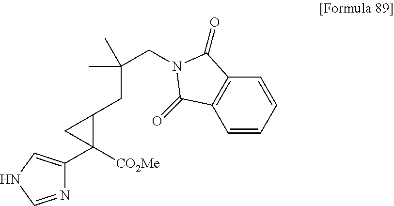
C1=CC2=C(C=C1)C(=O)N(CC(CC1C([CO2Me])(C3=CNC=N3)C1)(C)C)C2=O
